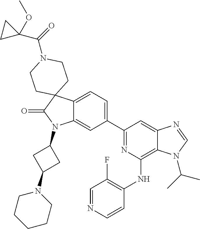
C12=CC=C(C3=NC(NC4=C(F)C=NC=C4)=C4C(=C3)N=CN4C(C)C)C=C1N(C1CC(N3CCCCC3)C1)C(=O)C21CCN(C(=O)C2(OC)CC2)CC1
